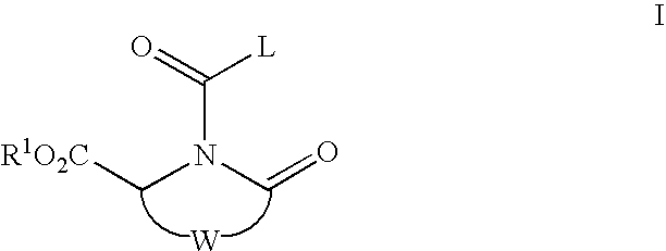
[R1O2C]CN(C=O)C(=O)[L].[W]
